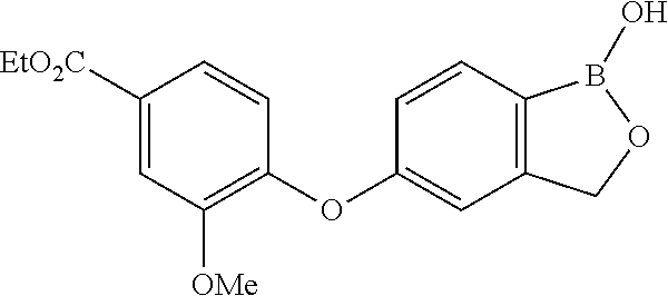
C1([EtO2C])=CC([OMe])=C(OC2=CC3=C(C=C2)B(O)OC3)C=C1
